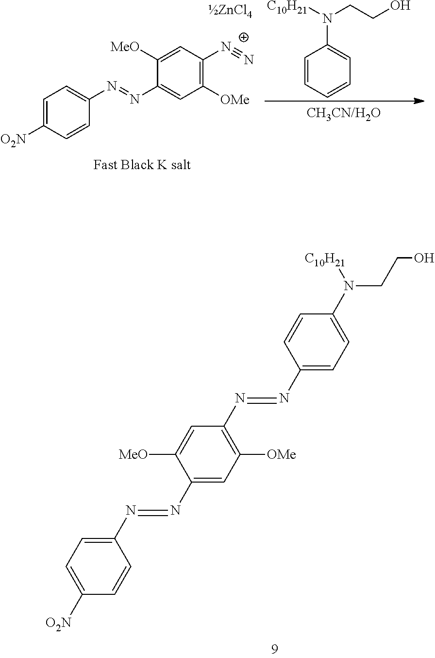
C1=C([O2N])C=CC(N=NC2=CC([OMe])=C([N+]#N)C=C2[MeO])=C1.C1=CC=CC=C1N(CCO)[C10H21].N(CCO)(C1=CC=C(N=NC2=C([OMe])C=C(N=NC3=CC=C([O2N])C=C3)C([MeO])=C2)C=C1)[C10H21]
